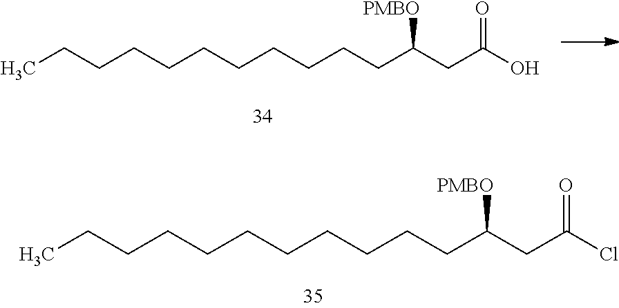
CCCCCCCCCCCC(CC(O)=O)[PMBO].CCCCCCCCCCCC(CC(Cl)=O)[PMBO]
